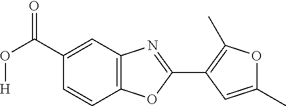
C1=CC2=C(C=C1C(O[H])=O)N=C(C1=C(C)OC(C)=C1)O2
